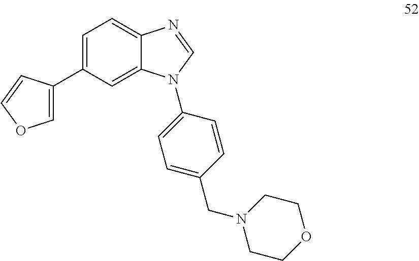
C1=C(C2=COC=C2)C=C2C(=C1)N=CN2C1=CC=C(CN2CCOCC2)C=C1
